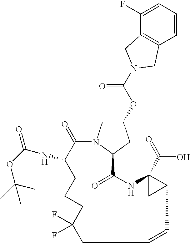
C1(=O)C(NC(=O)OC(C)(C)C)CCCC(F)(F)CC=CC2C(C(=O)O)(NC(=O)C3N1CC(OC(N1CC4=C(C=CC=C4F)C1)=O)C3)C2
